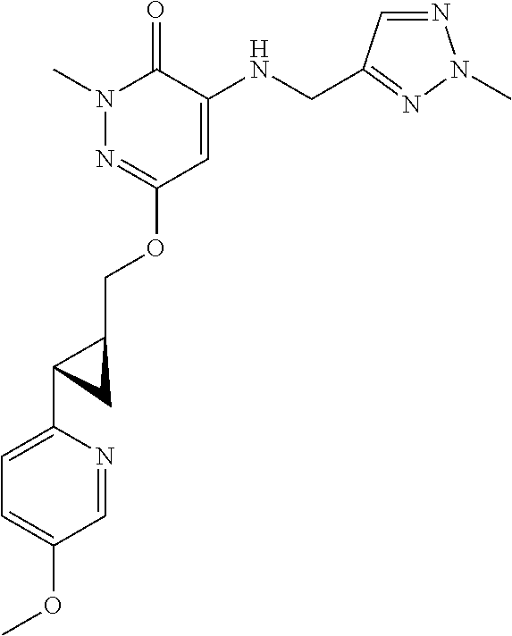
N1(C)N=C(OCC2C(C3=CC=C(OC)C=N3)C2)C=C(NCC2=NN(C)N=C2)C1=O
